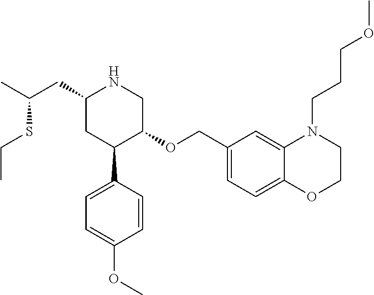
C1(CC(C)SCC)CC(C2=CC=C(OC)C=C2)C(OCC2=CC=C3C(=C2)N(CCCOC)CCO3)CN1
